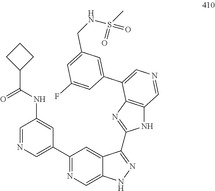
C1=NC=C(C2=NC=C3C(=C2)C(C2=NC4=C(N2)C=NC=C4C2=CC(CNS(C)(=O)=O)=CC(F)=C2)=NN3)C=C1NC(C1CCC1)=O
